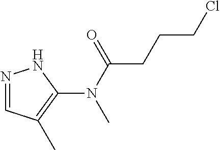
N1=CC(C)=C(N(C(=O)CCCCl)C)N1
